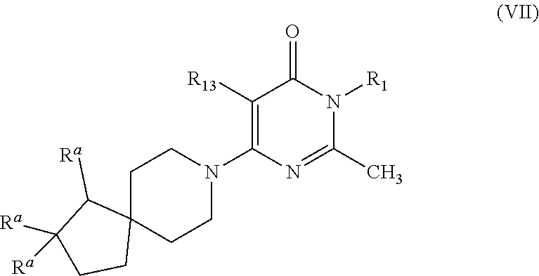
C1([R13])=C(N2CCC3(CC2)C([Ra])C([Ra])([Ra])CC3)N=C(C)N([R1])C1=O
